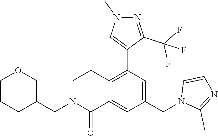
O1CCCC(CN2C(=O)C3=CC(CN4C(C)=NC=C4)=CC(C4=CN(C)N=C4C(F)(F)F)=C3CC2)C1
